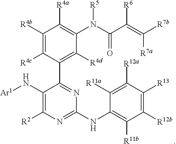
C1([R4b])=C([R4c])C(C2=NC(NC3=C([R11b])C([R12b])=C([R13])C([R12a])=C3[R11a])=NC([R2])=C2N[Ar1])=C([R4d])C(N(C(C(=C([R7b])[R7a])[R6])=O)[R5])=C1[R4a]
